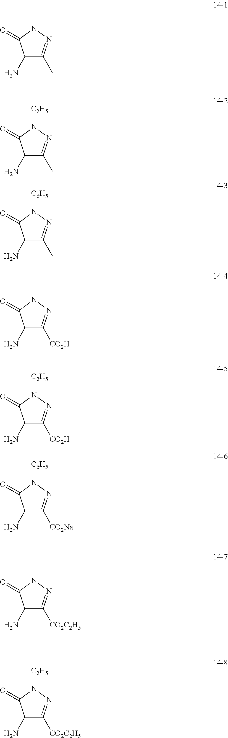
C1(N)C(C)=NN(C)C1=O.C1(N)C(C)=NN([C2H5])C1=O.C1(N)C(C)=NN([C6H5])C1=O.C1(N)C([CO2H])=NN(C)C1=O.C1(N)C([CO2H])=NN([C2H5])C1=O.C1(N)C([CO2Na])=NN([C6H5])C1=O.C1(N)C([CO2C2H5])=NN(C)C1=O.C1(N)C([CO2C2H5])=NN([C2H5])C1=O
